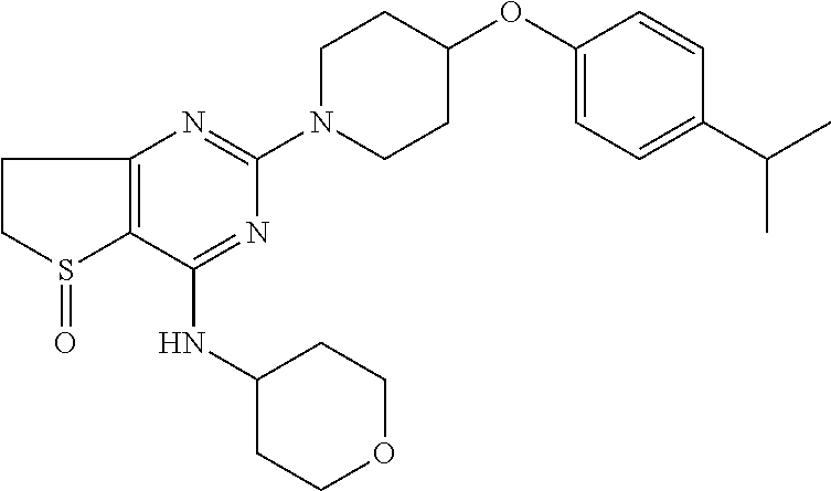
C1CS(=O)C2=C1N=C(N1CCC(OC3=CC=C(C(C)C)C=C3)CC1)N=C2NC1CCOCC1
